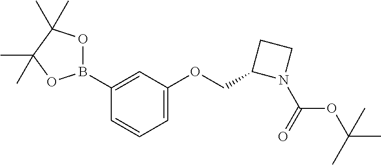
C1(B2OC(C)(C)C(C)(C)O2)=CC(OCC2N(C(OC(C)(C)C)=O)CC2)=CC=C1
